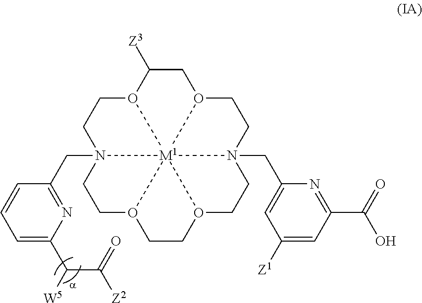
C1C([Z3])O2CCN3(CC4=NC(C(C([Z2])=O)[W5])=CC=C4)CCO4CCO5CCN6(CC7=CC([Z1])=CC(C(O)=O)=N7)CCO1[M1]23645
